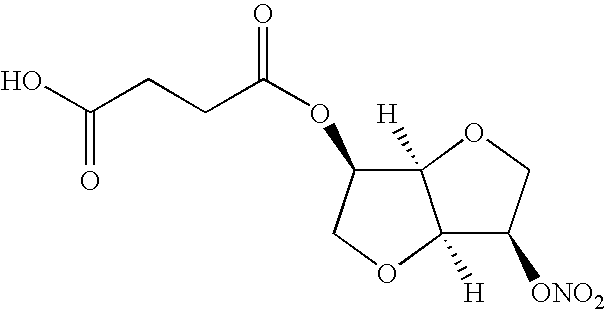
OC(CCC(OC1C2([H])C([H])(OC1)C([ONO2])CO2)=O)=O
